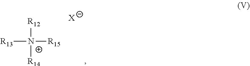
[R13][N+]([R15])([R12])[R14].[X]
